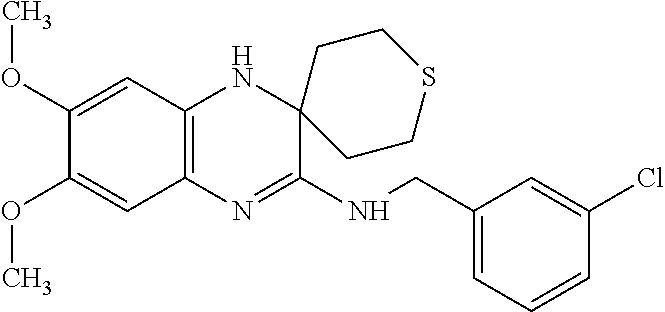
C1(CNC2=NC3=C(NC24CCSCC4)C=C(OC)C(OC)=C3)=CC=CC(Cl)=C1
